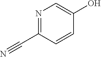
N1=C(C#N)C=CC(O)=C1
